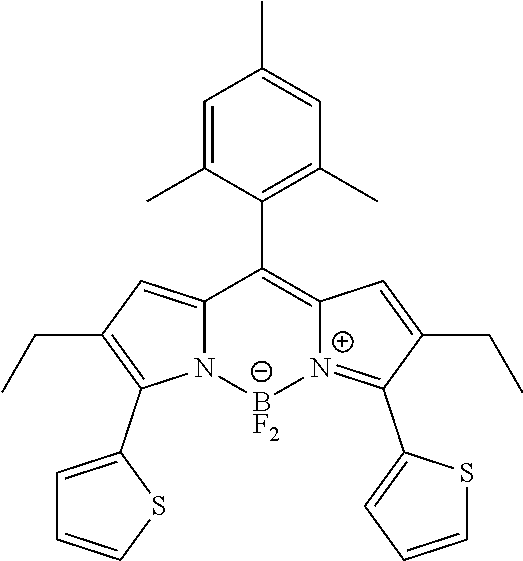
C1=C(C)C(C2=C3[N+](=C(C4=CC=CS4)C(CC)=C3)[BF2]N3C2=CC(CC)=C3C2=CC=CS2)=C(C)C=C1C
